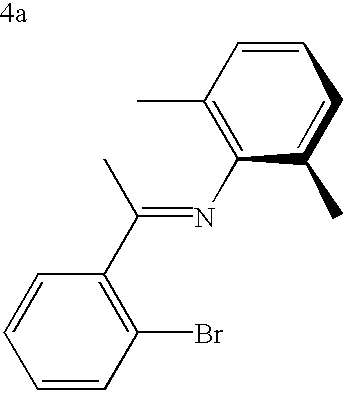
C1=CC(Br)=C(C(=NC2=C(C)C=CC=C2C)C)C=C1
